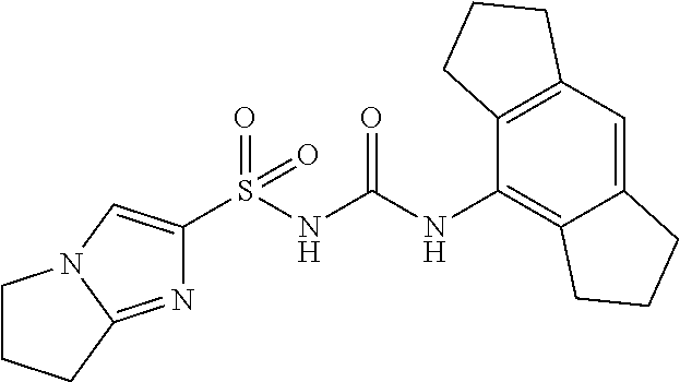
N1=C2N(C=C1S(NC(NC1=C3C(=CC4=C1CCC4)CCC3)=O)(=O)=O)CCC2
